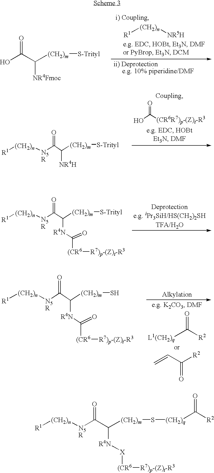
OC(C([(CH2)m][S-Trityl])[NR4Fmoc])=O.[R1][(CH2)n][NR5H].[R1][(CH2)n][N5R]C(C([(CH2)m][S-Trityl])[R4N]C([(CR6][R7)p-(Z)t-R3])=O)=O.[R1][(CH2)n][N5R]C(C([(CH2)m]S)[R4N]C([(CR6][R7)p-(Z)t-R3])=O)=O.O=C([R2])[L1(CH2)q].C(=O)(C=C)[R2].[R1][(CH2)n][N5R]C(C([(CH2)m][S-Trityl])[NR4H])=O.O=C(O)[(CR6R7)p-(Z)t-R3].[R1][(CH2)n][N5R]C(C([(CH2)m]S[(CH2)q]C([R2])=O)[R4N][X][(CR6][R7)p-(Z)t-R3])=O
